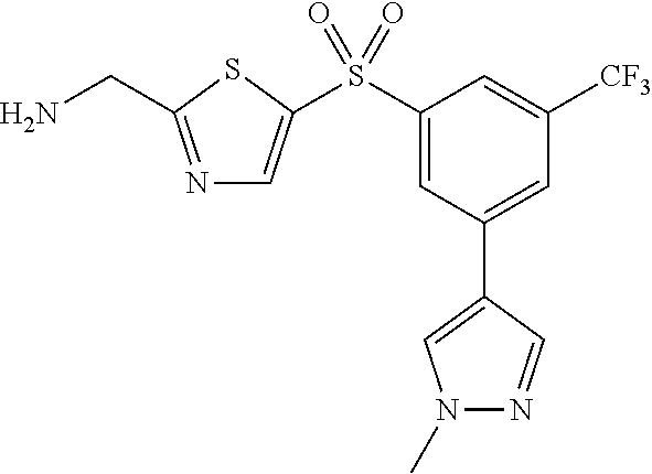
N1=C(CN)SC(S(C2=CC(C3=CN(C)N=C3)=CC([CF3])=C2)(=O)=O)=C1
